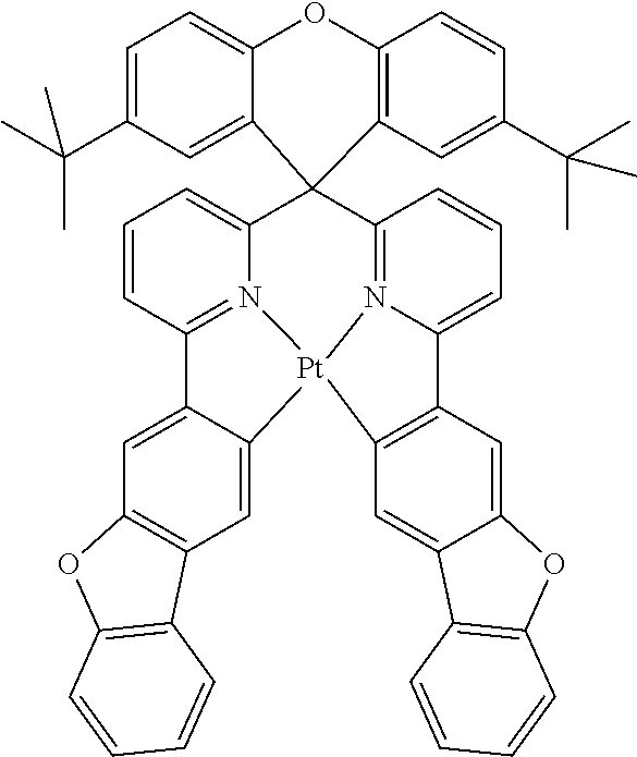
C1=CC2=N3C(=C1)C1(C4=N5C(=CC=C4)C4=C([Pt]35C3=CC5=C(C=C23)OC2=C5C=CC=C2)C=C2C(=C4)OC3=C2C=CC=C3)C2=CC(C(C)(C)C)=CC=C2OC2=C1C=C(C(C)(C)C)C=C2
